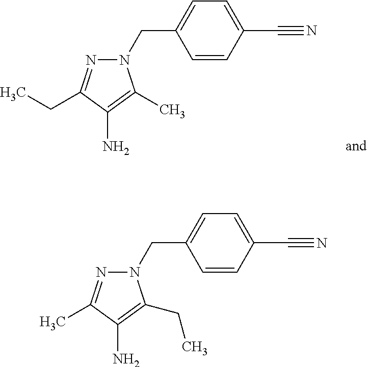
C1=CC(C#N)=CC=C1CN1N=C(CC)C(N)=C1C.C1=CC(C#N)=CC=C1CN1N=C(C)C(N)=C1CC
